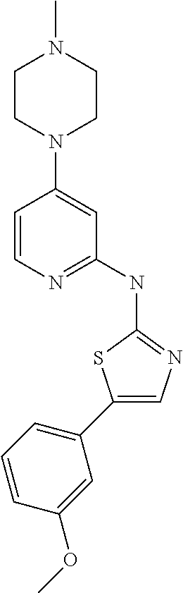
C1=CN=C(NC2=NC=C(C3=CC=CC(OC)=C3)S2)C=C1N1CCN(C)CC1
